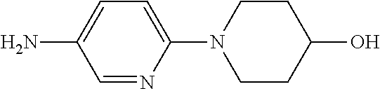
C1=NC(N2CCC(O)CC2)=CC=C1N
